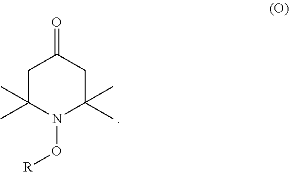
C1C(C)(C)N(O[R])C(C)(C)CC1=O
